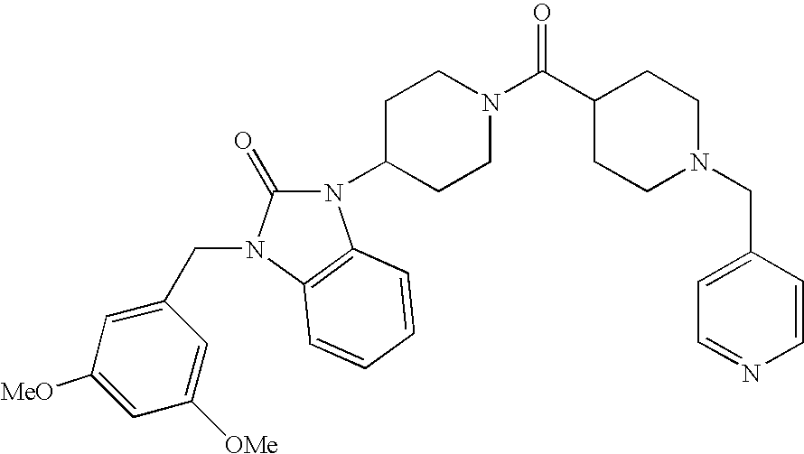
C1CC(C(N2CCC(N3C(=O)N(CC4=CC([MeO])=CC([OMe])=C4)C4=C3C=CC=C4)CC2)=O)CCN1CC1=CC=NC=C1
